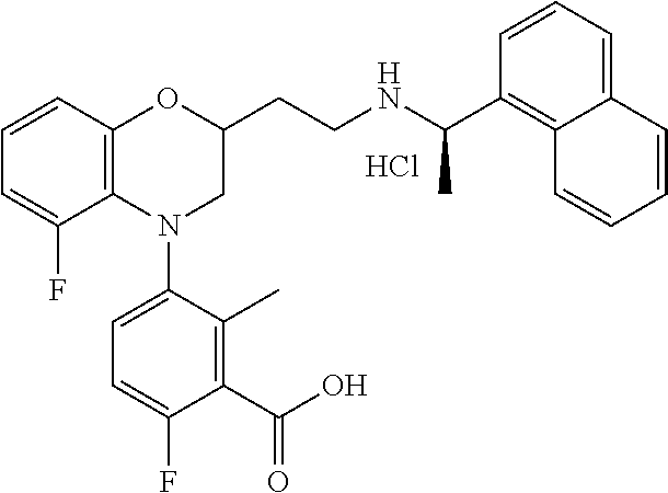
Cl.C1=CC2=C(C(F)=C1)N(C1=CC=C(F)C(C(O)=O)=C1C)CC(CCNC(C1=C3C(=CC=C1)C=CC=C3)C)O2
